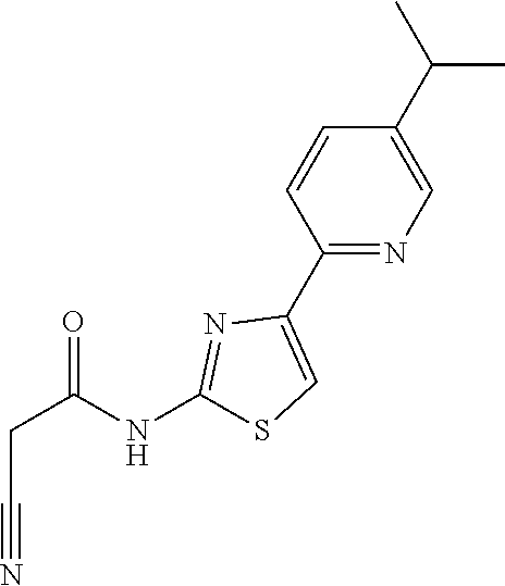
C(C#N)C(=O)NC1=NC(C2=NC=C(C(C)C)C=C2)=CS1
